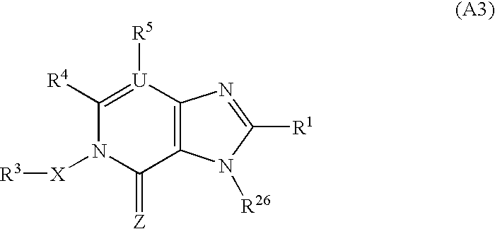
C1([R4])=[U]([R5])C2=C(C(=[Z])N1[X][R3])N([R26])C([R1])=N2
